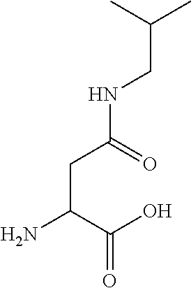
C(C(C(O)=O)N)C(=O)NCC(C)C
